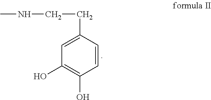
C1=CC(CCNC)=CC(O)=C1O
